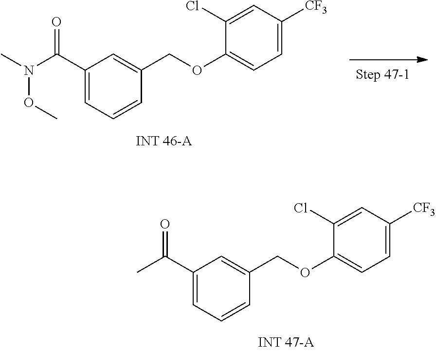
C1(C(C)=O)=CC=CC(COC2=CC=C([CF3])C=C2Cl)=C1.C1(C(N(C)OC)=O)=CC=CC(COC2=CC=C([CF3])C=C2Cl)=C1
